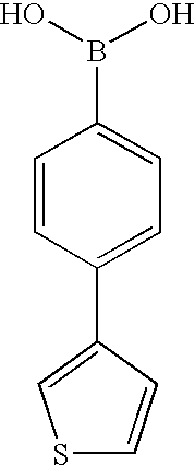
C1=CC(C2=CSC=C2)=CC=C1B(O)O
